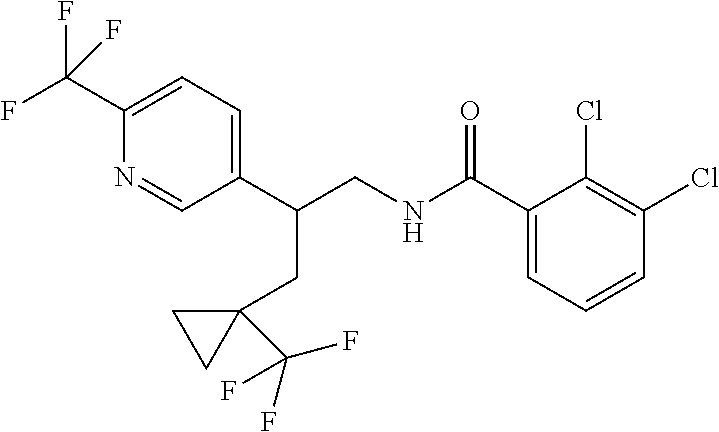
C1(C(NCC(C2=CC=C(C(F)(F)F)N=C2)CC2(C(F)(F)F)CC2)=O)=CC=CC(Cl)=C1Cl
